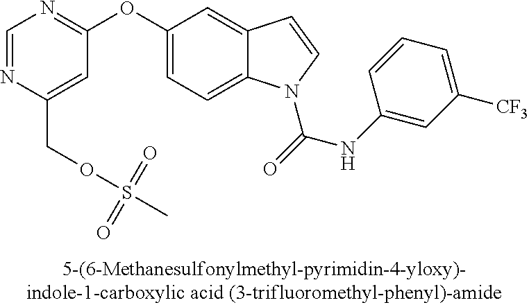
C1=C(OC2=NC=NC(COS(C)(=O)=O)=C2)C=C2C(=C1)N(C(NC1=CC([CF3])=CC=C1)=O)C=C2
